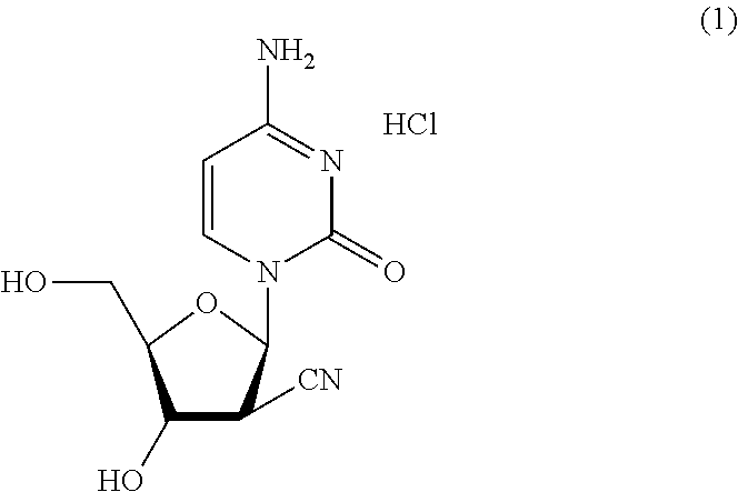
C1(O)C([CN])C(N2C(=O)N=C(N)C=C2)OC1CO.Cl
